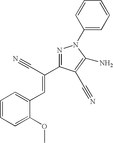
C1=CC=C(OC)C(C=C(C#N)C2=NN(C3=CC=CC=C3)C(N)=C2C#N)=C1
